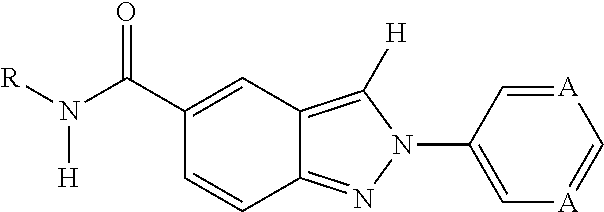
C1=C(C(N([R])[H])=O)C=CC2=NN(C3=C[A]=C[A]=C3)C([H])=C12
